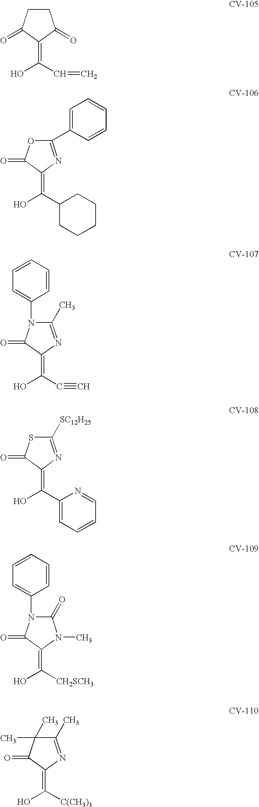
C1CC(=O)C(=C(O)C=C)C1=O.C1=C(C2=NC(=C(O)C3CCCCC3)C(=O)O2)C=CC=C1.C1=CC=CC(N2C(C)=NC(=C(C#C)O)C2=O)=C1.C1([SC12H25])=NC(=C(C2=CC=CC=N2)O)C(=O)S1.C1=CC=CC(N2C(=O)N(C)C(=C([CH2SCH3])O)C2=O)=C1.C1(C)=NC(=C([C(CH3)3])O)C(=O)C1(C)C
